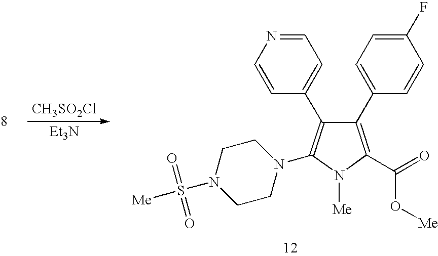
[CH3SO2Cl].[Et3N].C1(C2=CC=C(F)C=C2)=C(C(=O)O[Me])N([Me])C(N2CCN(S([Me])(=O)=O)CC2)=C1C1=CC=NC=C1
